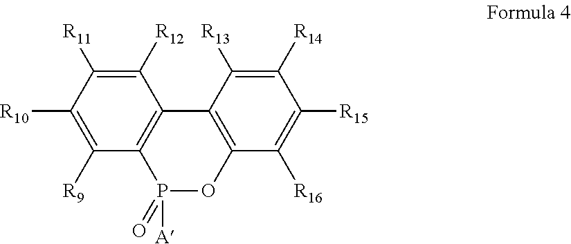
C1([R12])=C([R11])C([R10])=C([R9])C2=C1C1=C(OP2(=O)[A])C([R16])=C([R15])C([R14])=C1[R13]
